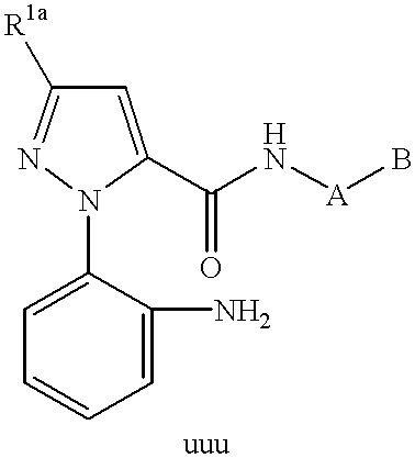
C1=C(N2C(C(N[A]B)=O)=CC([R1a])=N2)C(N)=CC=C1
